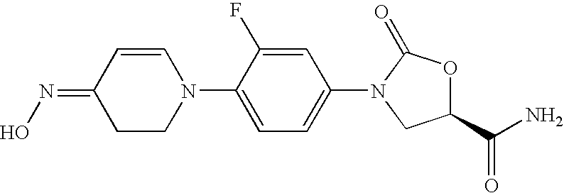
C1=CC(=NO)CCN1C1=CC=C(N2C(=O)OC(C(N)=O)C2)C=C1F
